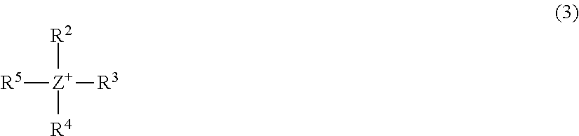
[R5][Z+]([R3])([R2])[R4]
